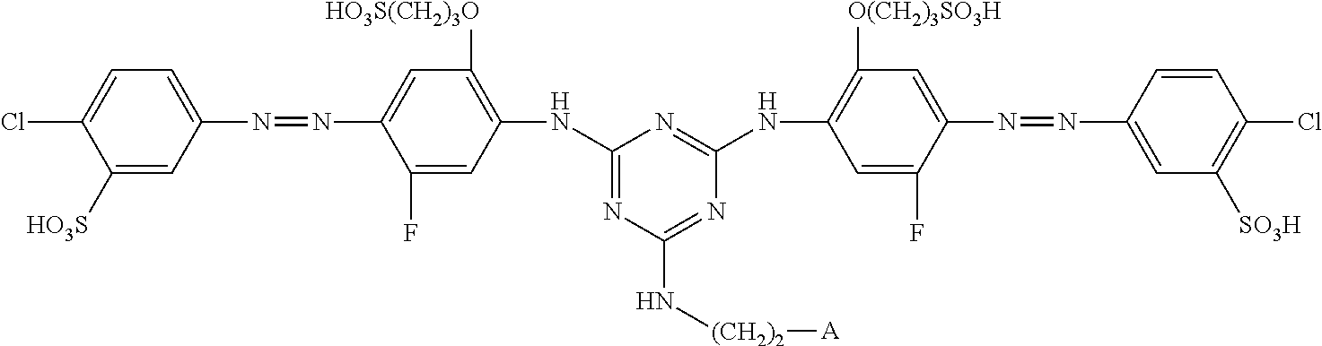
C1([HO3S])=CC(N=NC2=CC([HO3S(CH2)3O])=C(NC3=NC(N[(CH2)2][A])=NC(NC4=C([O(CH2)3SO3H])C=C(N=NC5=CC([SO3H])=C(Cl)C=C5)C(F)=C4)=N3)C=C2F)=CC=C1Cl
